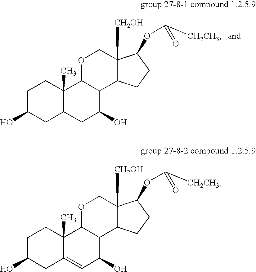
C1C(O)CC2C(C)(C1)C1C(C(O)C2)C2C([CH2OH])(CO1)C(OC(=O)[CH2CH3])CC2.C1C(O)CC2=CC(O)C3C(C2(C)C1)OCC1([CH2OH])C3CCC1OC(=O)[CH2CH3]
